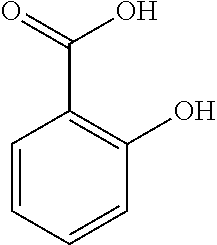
OC1=C(C(=O)O)C=CC=C1
